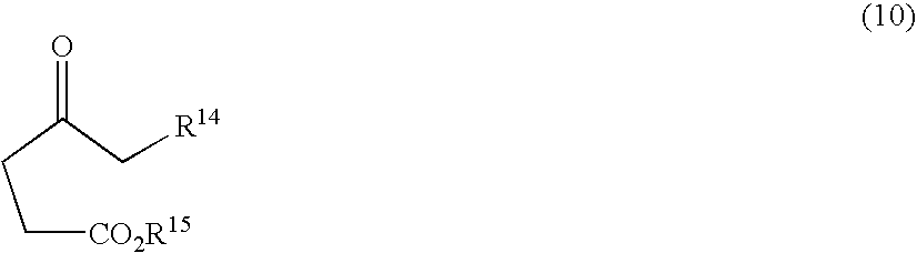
C([CO2R15])CC(C[R14])=O
